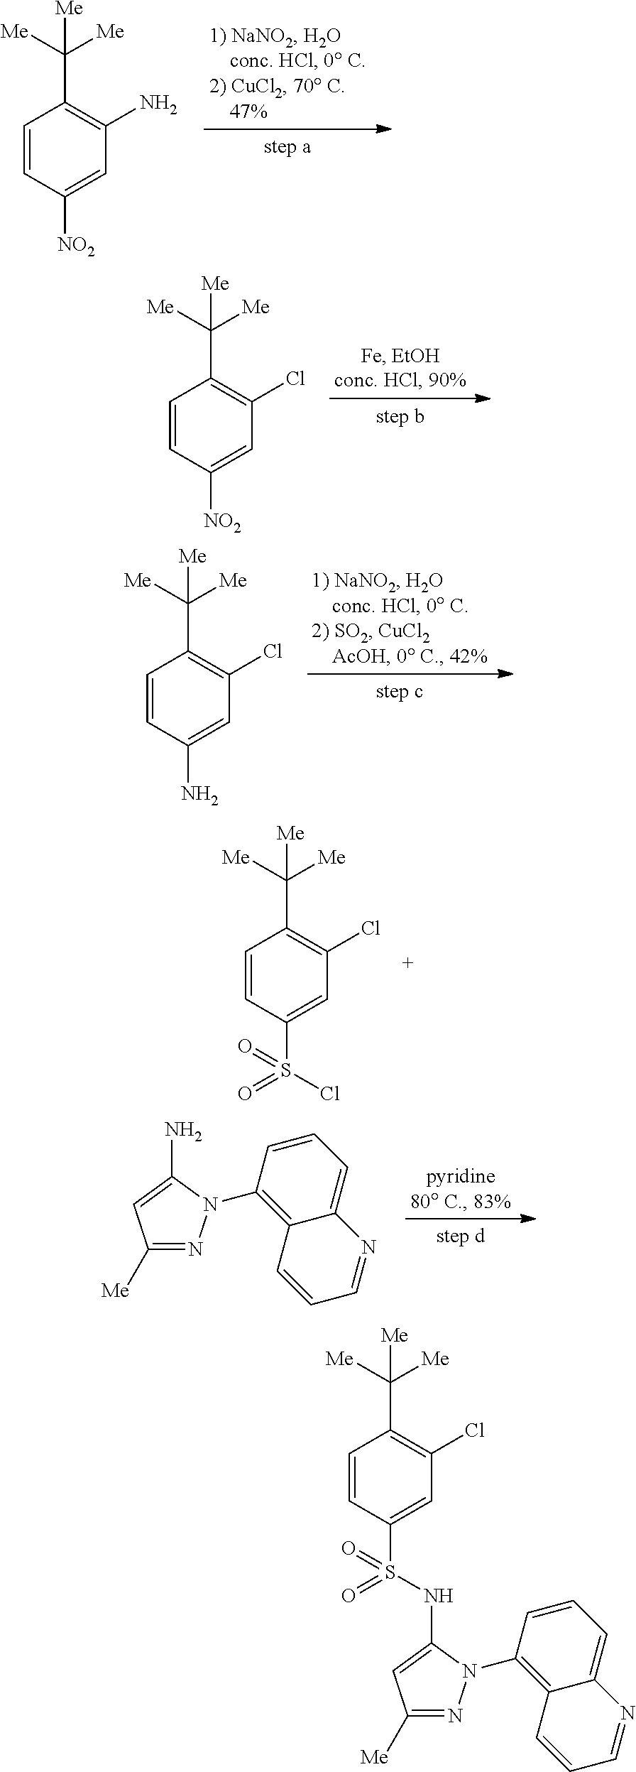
C1=CC(S(Cl)(=O)=O)=CC(Cl)=C1C([Me])([Me])[Me].C1=CC([NO2])=CC(N)=C1C([Me])([Me])[Me].C1=CC([NO2])=CC(Cl)=C1C([Me])([Me])[Me].C1=CC(N)=CC(Cl)=C1C([Me])([Me])[Me].C1([Me])=NN(C2=C3C(=CC=C2)N=CC=C3)C(N)=C1.C1([Me])=NN(C2=C3C(=CC=C2)N=CC=C3)C(NS(C2=CC(Cl)=C(C([Me])([Me])[Me])C=C2)(=O)=O)=C1
